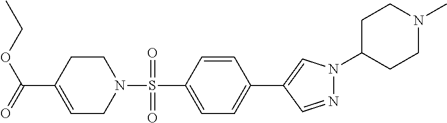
O=C(OCC)C1=CCN(S(C2=CC=C(C3=CN(C4CCN(C)CC4)N=C3)C=C2)(=O)=O)CC1
